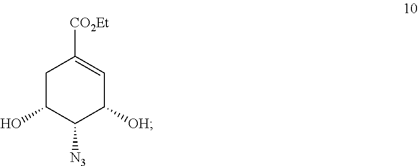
C1C(O)C([N3])C([OH])C=C1[CO2Et]
